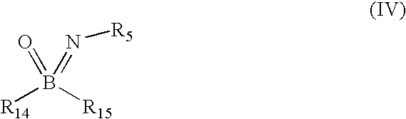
[R14]B([R15])(=O)=N[R5]
